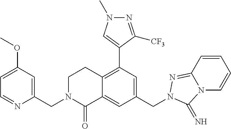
C1=C(OC)C=C(CN2CCC3=C(C4=CN(C)N=C4[CF3])C=C(CN4C(=N)N5C(=N4)C=CC=C5)C=C3C2=O)N=C1
